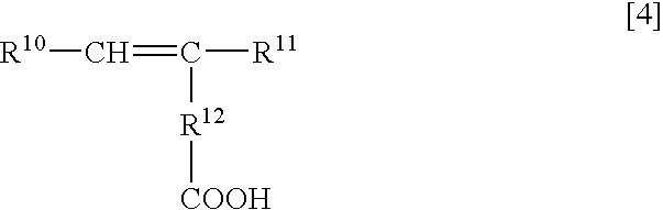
[R10]C=C([R11])[R12][COOH]
